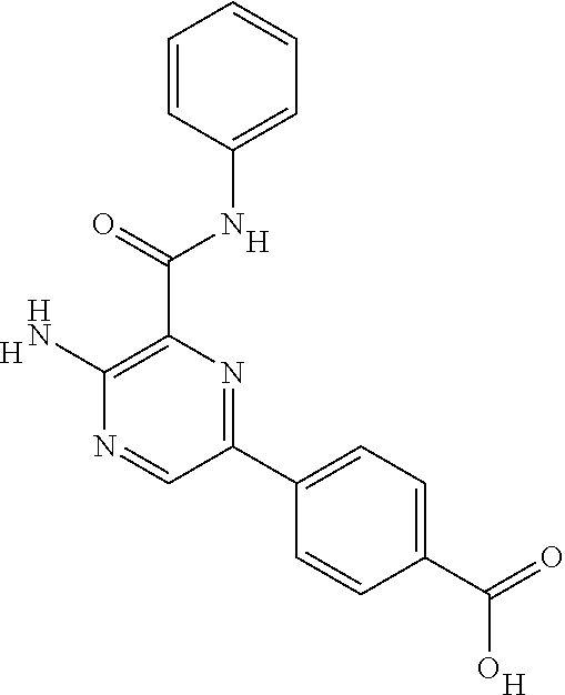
C1=CC=CC=C1NC(C1=C(N)N=CC(C2=CC=C(C(=O)O)C=C2)=N1)=O.[H].[H].[H]
